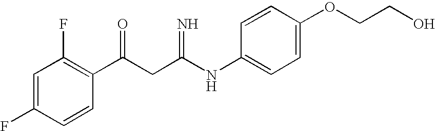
C1=C(F)C=CC(C(CC(NC2=CC=C(OCCO)C=C2)=N)=O)=C1F
